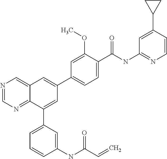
C1(C(NC2=NC=CC(C3CC3)=C2)=O)=CC=C(C2=CC3=CN=CN=C3C(C3=CC=CC(NC(C=C)=O)=C3)=C2)C=C1OC
